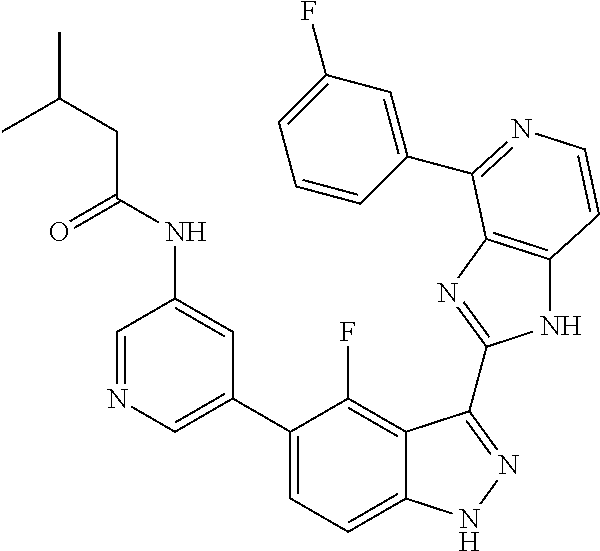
C1=C(C2=CC=C3C(=C2F)C(C2=NC4=C(N2)C=CN=C4C2=CC(F)=CC=C2)=NN3)C=C(NC(CC(C)C)=O)C=N1
